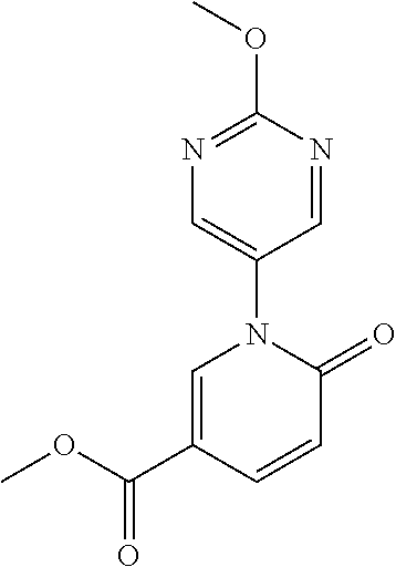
C1=C(C(OC)=O)C=CC(=O)N1C1=CN=C(OC)N=C1
